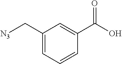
C1(C[N3])=CC=CC(C(O)=O)=C1
